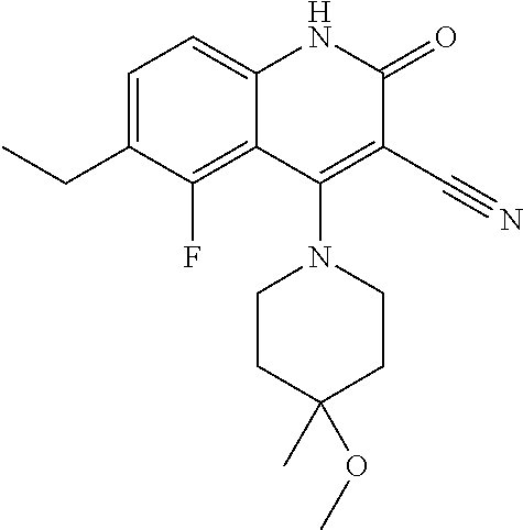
C1=C(CC)C(F)=C2C(=C1)NC(=O)C(C#N)=C2N1CCC(C)(OC)CC1
